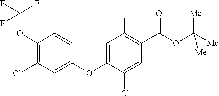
C1(OC(F)(F)F)=C(Cl)C=C(OC2=CC(F)=C(C(OC([Me])([Me])[Me])=O)C=C2Cl)C=C1
